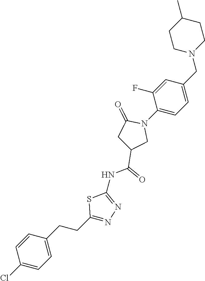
C1CN(CC2=CC=C(N3C(=O)CC(C(=O)NC4=NN=C(CCC5=CC=C(Cl)C=C5)S4)C3)C(F)=C2)CCC1C
